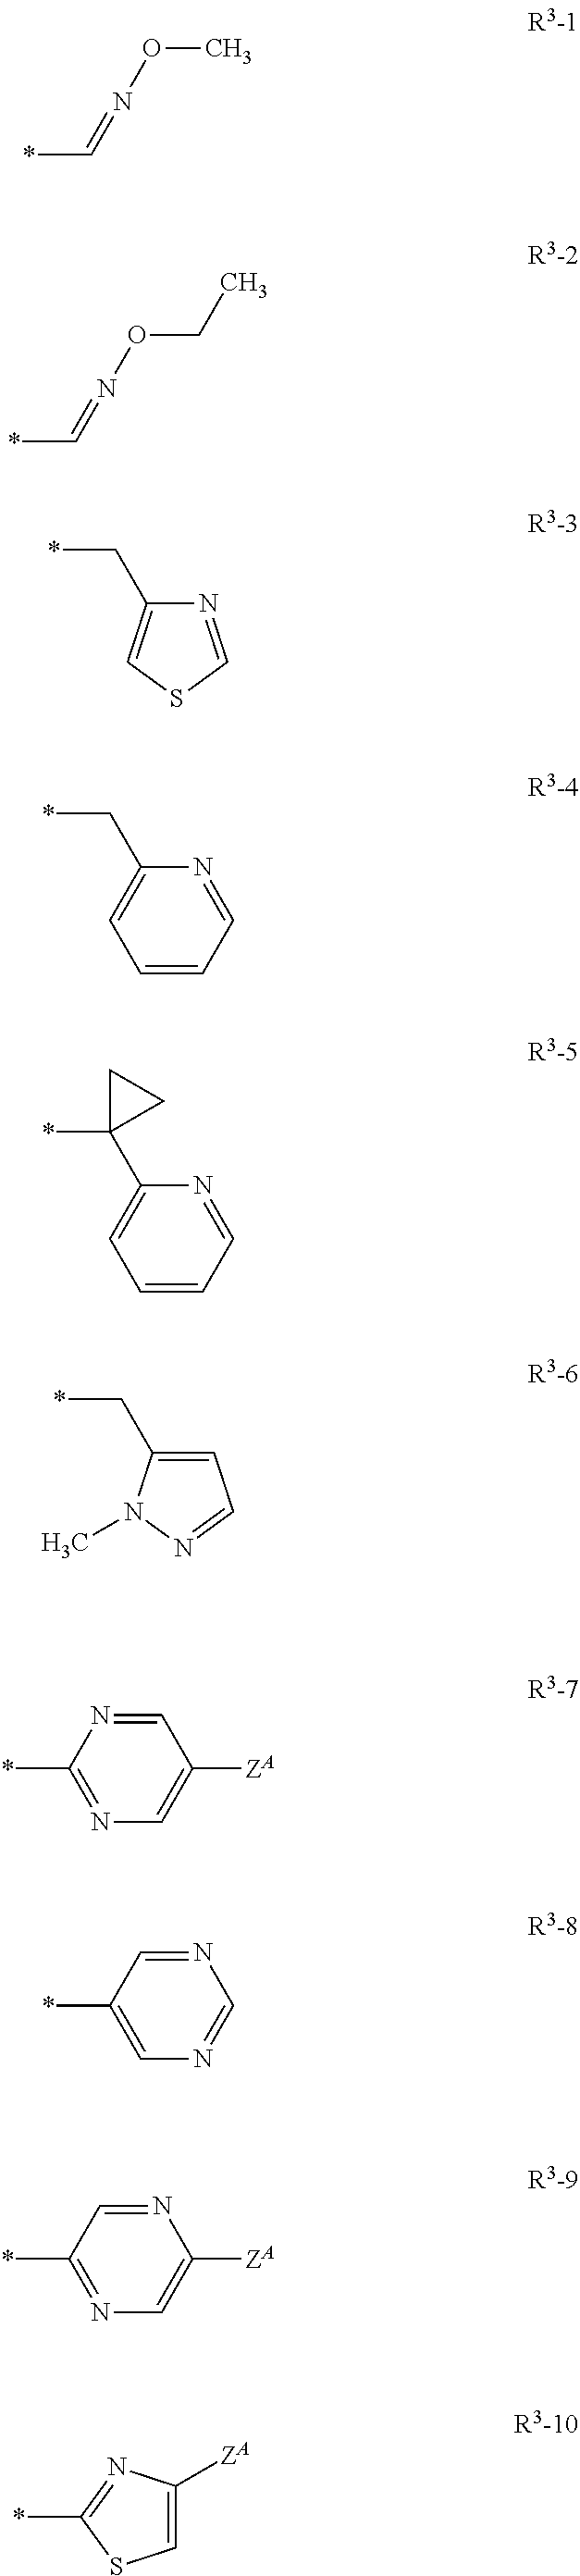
*C=NOC.*C=NOCC.C1(C*)=CSC=N1.C1(C*)=CC=CC=N1.C1(C2(*)CC2)=CC=CC=N1.C1(C*)=CC=NN1C.C1(*)=NC=C([ZA])C=N1.C1(*)=CN=CN=C1.C1(*)=NC=C([ZA])N=C1.C1([ZA])=CSC(*)=N1
